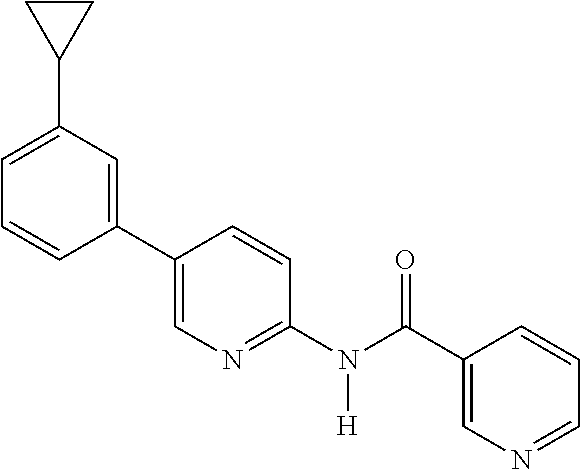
C1(C2=CN=C(N(C(C3=CN=CC=C3)=O)[H])C=C2)=CC(C2CC2)=CC=C1
